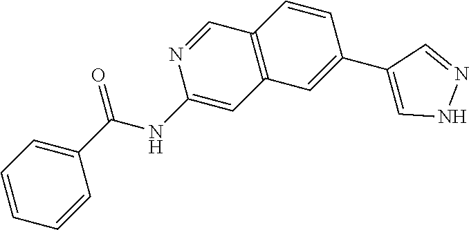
C(=O)(NC1=CC2=C(C=N1)C=CC(C1=CNN=C1)=C2)C1=CC=CC=C1
